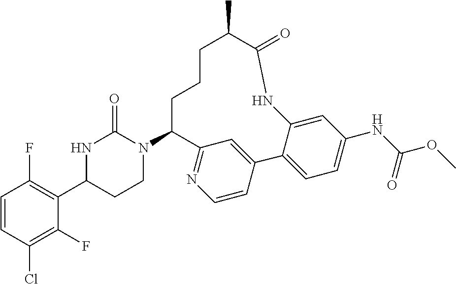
C1=CC(Cl)=C(F)C(C2CCN(C3CCCC(C)C(=O)NC4=CC(NC(OC)=O)=CC=C4C4=CC3=NC=C4)C(=O)N2)=C1F
